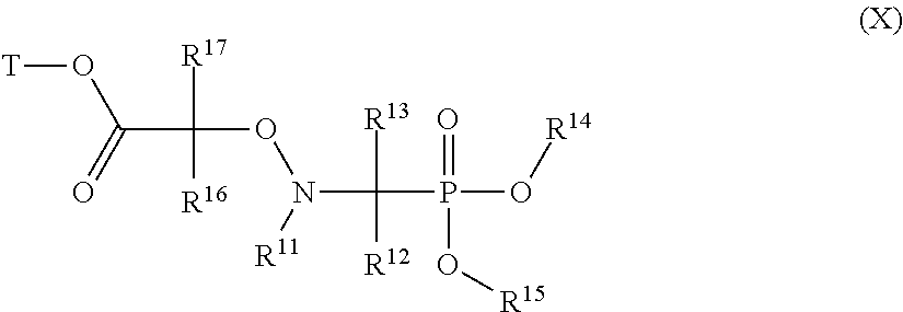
[T]OC(C(ON(C(P(O[R14])(O[R15])=O)([R13])[R12])[R11])([R17])[R16])=O
